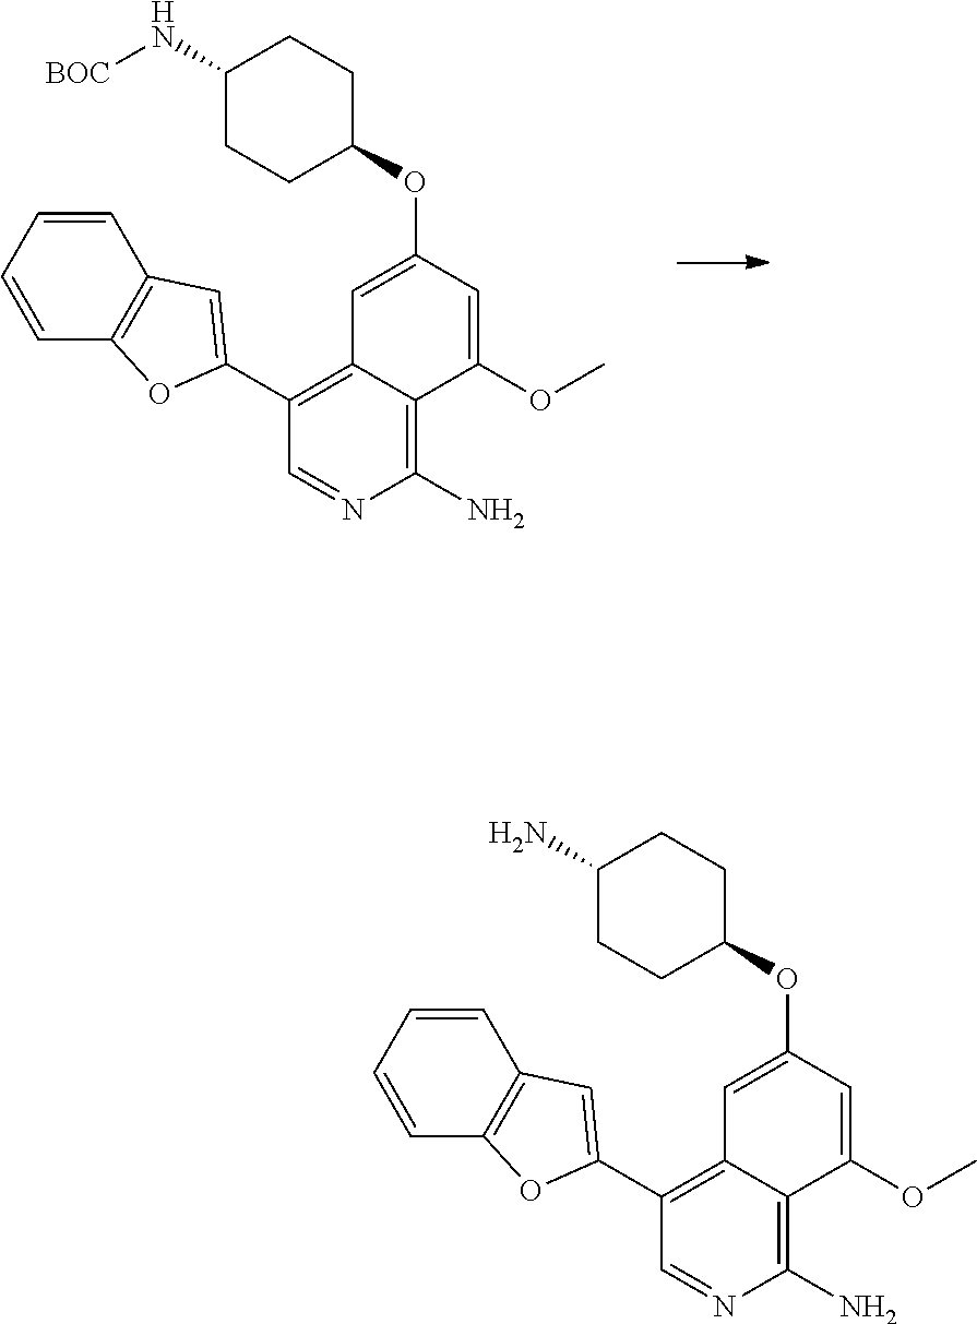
C1(N[BOC])CCC(OC2=CC3=C(C4=CC5=C(O4)C=CC=C5)C=NC(N)=C3C(OC)=C2)CC1.C1(N)CCC(OC2=CC3=C(C4=CC5=C(O4)C=CC=C5)C=NC(N)=C3C(OC)=C2)CC1
